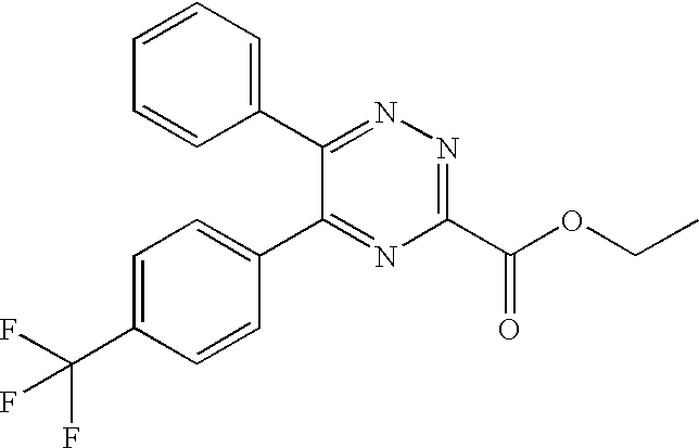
C1=CC=C(C2=NN=C(C(=O)OCC)N=C2C2=CC=C(C(F)(F)F)C=C2)C=C1
